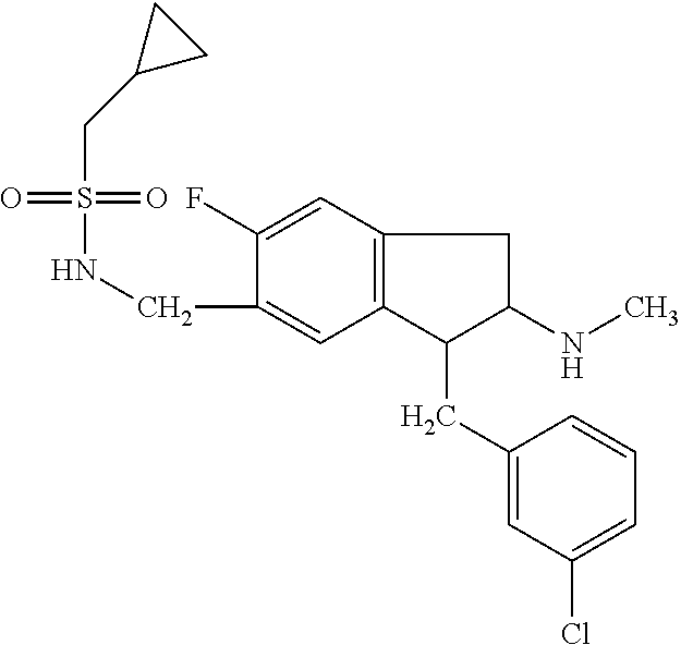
C1(CNS(=O)(=O)CC2CC2)=CC2=C(C=C1F)CC(NC)C2CC1=CC(Cl)=CC=C1
